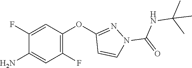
C1(F)=C(OC2=NN(C(=O)NC(C)(C)C)C=C2)C=C(F)C(N)=C1
